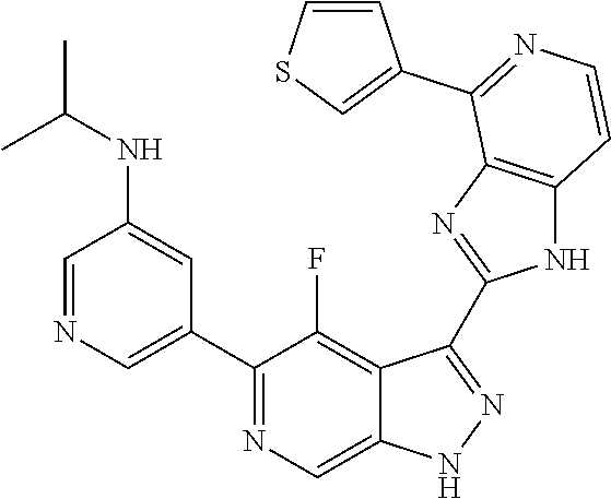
C1=NC=C(C2=NC=C3C(=C2F)C(C2=NC4=C(N2)C=CN=C4C2=CSC=C2)=NN3)C=C1NC(C)C
